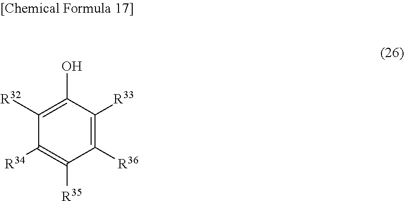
C1([R36])=C([R33])C(O)=C([R32])C([R34])=C1[R35]
